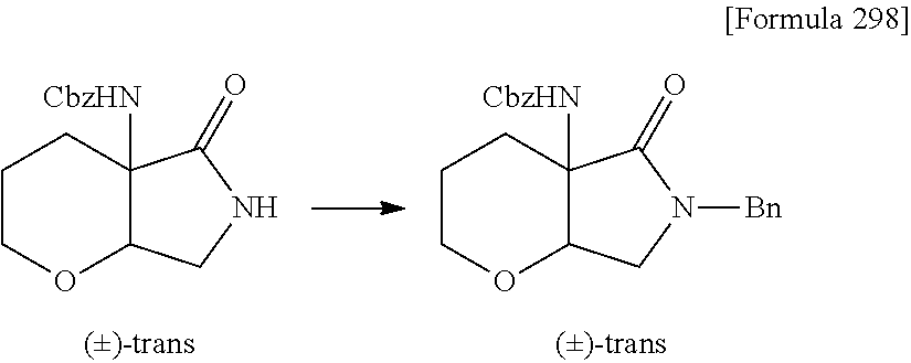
C1COC2C([CbzHN])(C1)C(=O)NC2.C1COC2C([CbzHN])(C1)C(=O)N([Bn])C2
